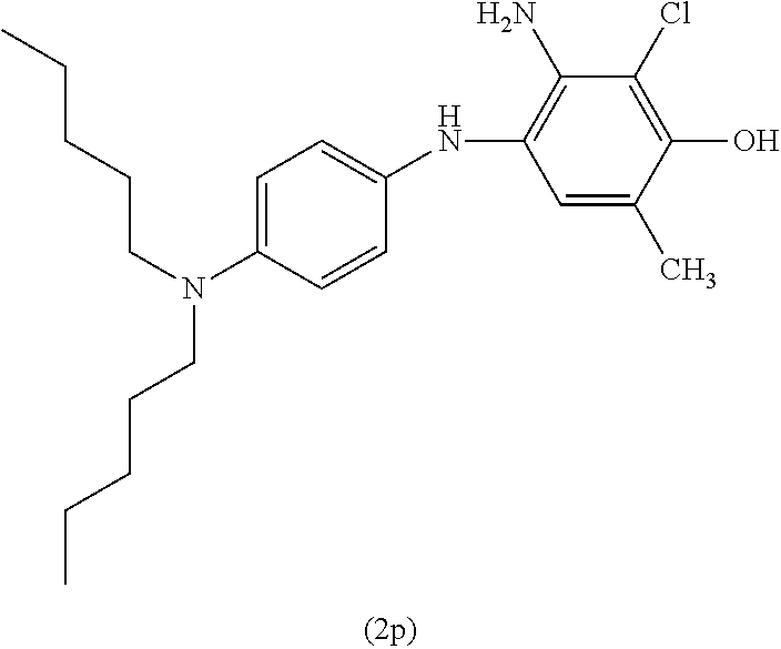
N(C1=CC=C(NC2=C(N)C(Cl)=C(O)C(C)=C2)C=C1)(CCCCC)CCCCC
